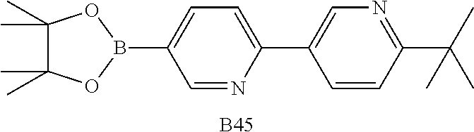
C1=NC(C2=CN=C(C(C)(C)C)C=C2)=CC=C1B1OC(C)(C)C(C)(C)O1.[B45]
